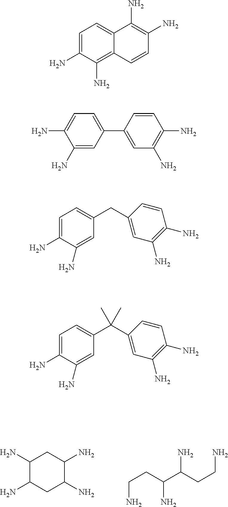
C1(N)C(N)CC(N)C(N)C1.NCCC(N)C(N)CCN.C1=C(N)C(N)=C2C(=C1)C(N)=C(N)C=C2.C1(N)=CC(C2=CC(N)=C(N)C=C2)=CC=C1N.C1=C(N)C(N)=CC(CC2=CC(N)=C(N)C=C2)=C1.C1=C(N)C(N)=CC(C(C2=CC(N)=C(N)C=C2)(C)C)=C1
